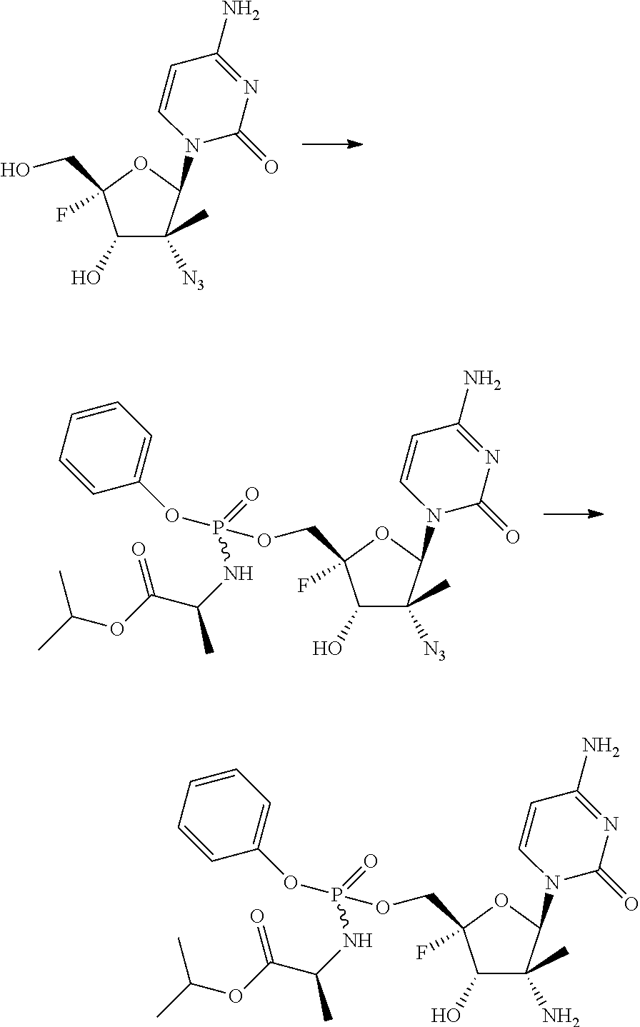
N1(C2C([N3])(C)C(O)C(F)(CO)O2)C(=O)N=C(N)C=C1.N1(C2C([N3])(C)C(O)C(F)(COP(OC3=CC=CC=C3)(=O)NC(C(=O)OC(C)C)C)O2)C(=O)N=C(N)C=C1.N1(C2C(N)(C)C(O)C(F)(COP(OC3=CC=CC=C3)(=O)NC(C(=O)OC(C)C)C)O2)C(=O)N=C(N)C=C1
